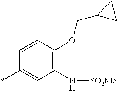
C1(OCC2CC2)=C(N[SO2Me])C=C(*)C=C1
